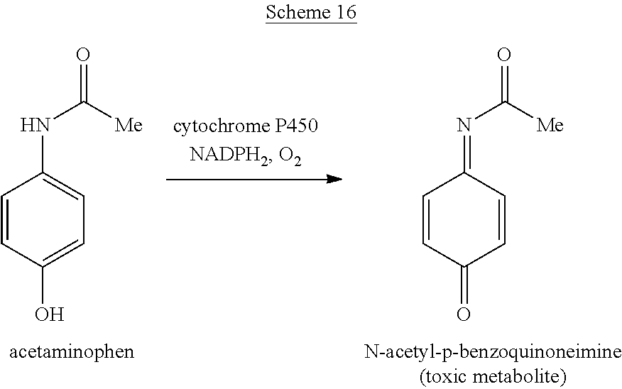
C1=CC(O)=CC=C1NC(=O)[Me].C1=CC(=O)C=CC1=NC(=O)[Me]
